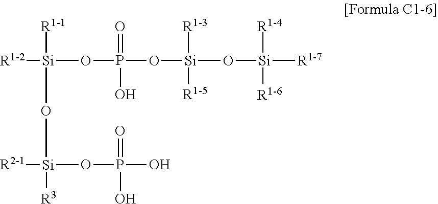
[Si]([R1-1])(O[Si]([R2-1])(OP(=O)(O)O)[R3])([R1-2])OP(=O)(O[Si]([R1-3])([R1-5])O[Si]([R1-7])([R1-4])[R1-6])O
